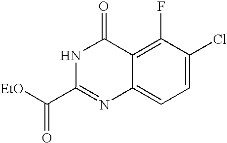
N1=C(C([EtO])=O)NC(=O)C2=C(F)C(Cl)=CC=C12
